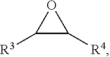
C1([R3])C([R4])O1
